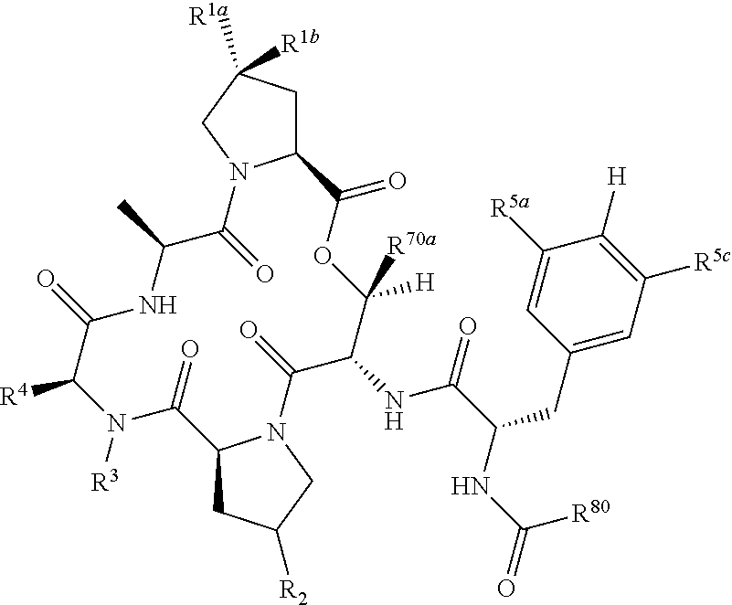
C12CC([R1a])([R1b])CN1C(=O)C(C)NC(=O)C([R4])N([R3])C(=O)C1CC([R2])CN1C(=O)C(NC(C(NC(=O)[R80])CC1=CC([R5c])=C([H])C([R5a])=C1)=O)C([H])([R70a])OC2=O
